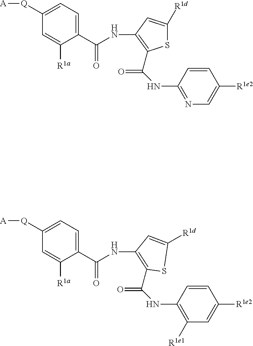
C1=CC(NC(=O)C2=C(NC(C3=CC=C([Q][A])C=C3[R1a])=O)C=C([R1d])S2)=NC=C1[R1e2].C1=CC(NC(=O)C2=C(NC(C3=CC=C([Q][A])C=C3[R1a])=O)C=C([R1d])S2)=C([R1e1])C=C1[R1e2]
